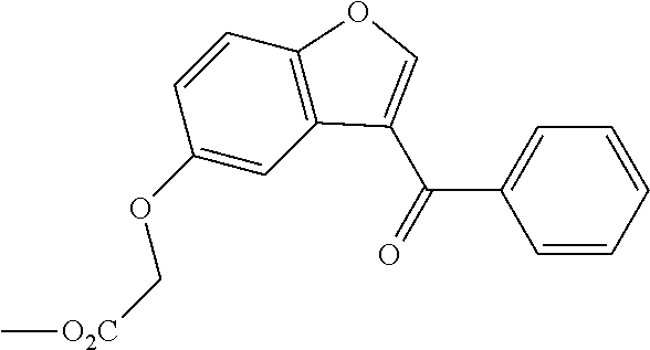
C1(OC[O2C]C)=CC2=C(C=C1)OC=C2C(=O)C1=CC=CC=C1
